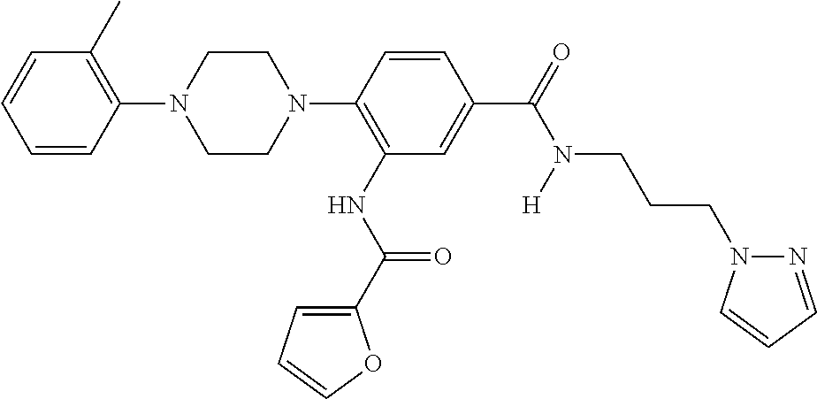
C1CN(C2=C(NC(C3=CC=CO3)=O)C=C(C(=O)N(CCCN3N=CC=C3)[H])C=C2)CCN1C1=C(C)C=CC=C1
